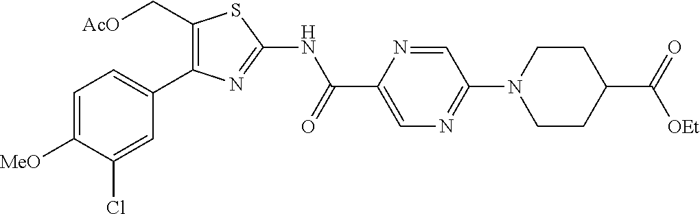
C1=C([MeO])C(Cl)=CC(C2=C(C[AcO])SC(NC(C3=CN=C(N4CCC(C(=O)[OEt])CC4)C=N3)=O)=N2)=C1
